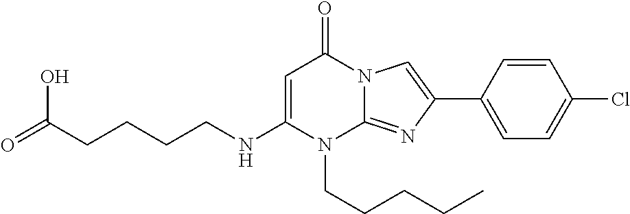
N(C1=CC(=O)N2C(=NC(C3=CC=C(Cl)C=C3)=C2)N1CCCCC)CCCCC(=O)O
